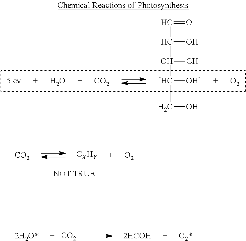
[CO2].O.[CO2].[[HC]([OH]])(CO)O(C)C(O)C=O.[O2].[CO2].[O2]
